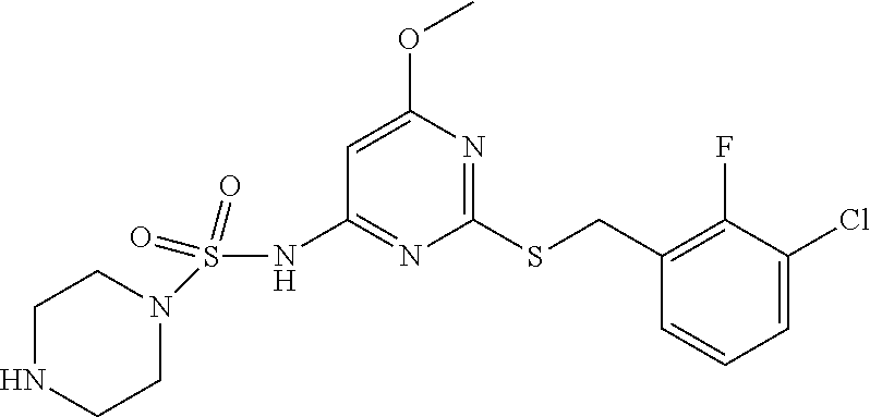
N1(S(=O)(=O)NC2=NC(SCC3=C(F)C(Cl)=CC=C3)=NC(OC)=C2)CCNCC1
